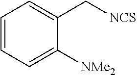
C1([NMe2])=CC=CC=C1C[NCS]
